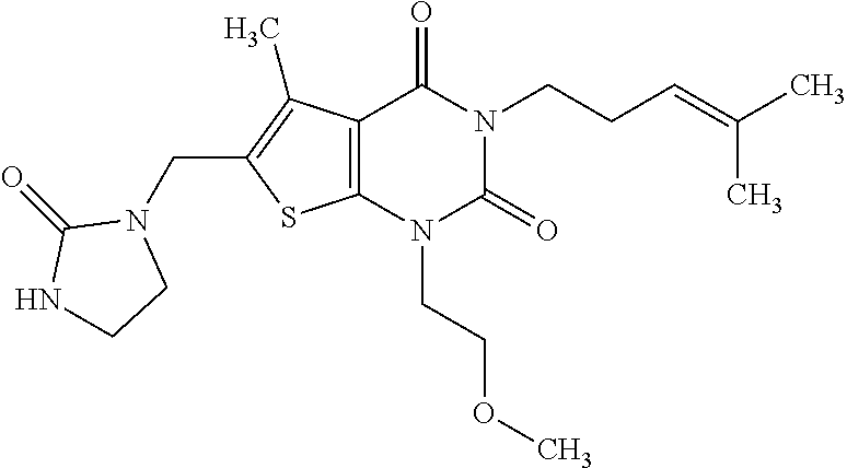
C12=C(N(CCOC)C(=O)N(CCC=C(C)C)C1=O)SC(CN1C(=O)NCC1)=C2C
